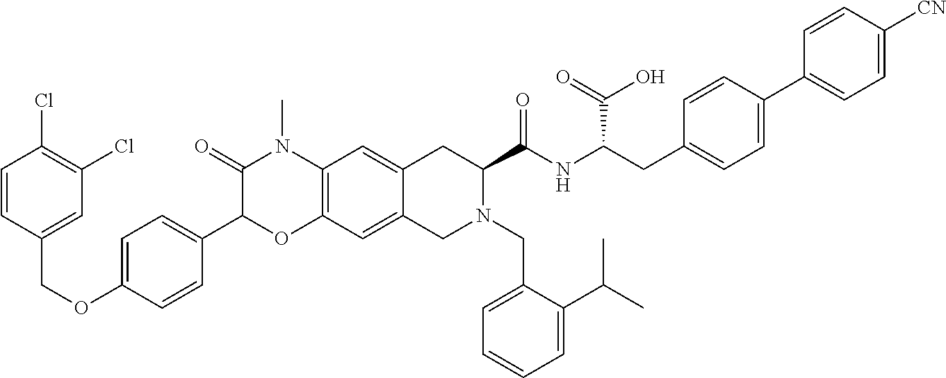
C1=CC(COC2=CC=C(C3OC4=C(N(C)C3=O)C=C3C(=C4)CN(CC4=CC=CC=C4C(C)C)C(C(NC(CC4=CC=C(C5=CC=C([CN])C=C5)C=C4)C(=O)O)=O)C3)C=C2)=CC(Cl)=C1Cl
